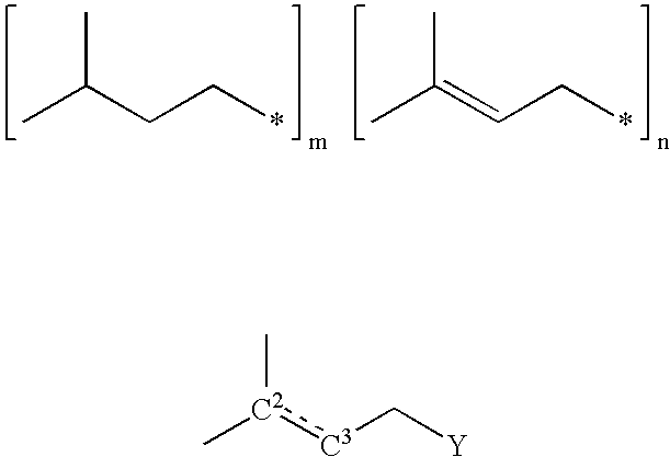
CC(CC*)C.CC(=CC*)C.C[C2](:[C3]C[Y])C
